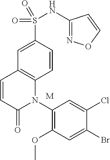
C1=CC2=C(C=C1S(NC1=NOC=C1)(=O)=O)C=CC(=O)N2C1=C(OC)C=C(Br)C(Cl)=C1.[M]
